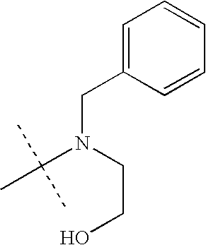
C1=C(CN(C(C)(C)C)CCO)C=CC=C1
